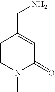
C1=CN(C)C(=O)C=C1CN
